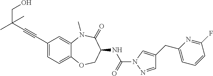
C1(C#CC(C)(C)CO)=CC=C2C(=C1)N(C)C(=O)C(NC(N1N=CC(CC3=CC=CC(F)=N3)=C1)=O)CO2
